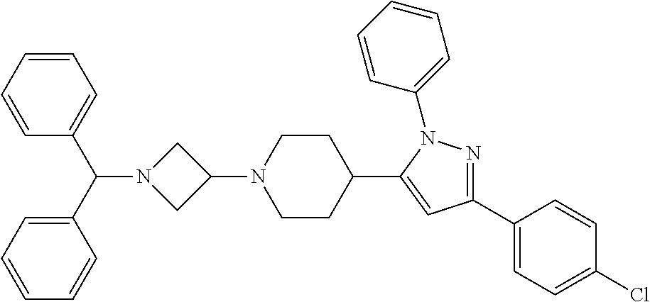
C1=CC=CC=C1C(C1=CC=CC=C1)N1CC(N2CCC(C3=CC(C4=CC=C(Cl)C=C4)=NN3C3=CC=CC=C3)CC2)C1
